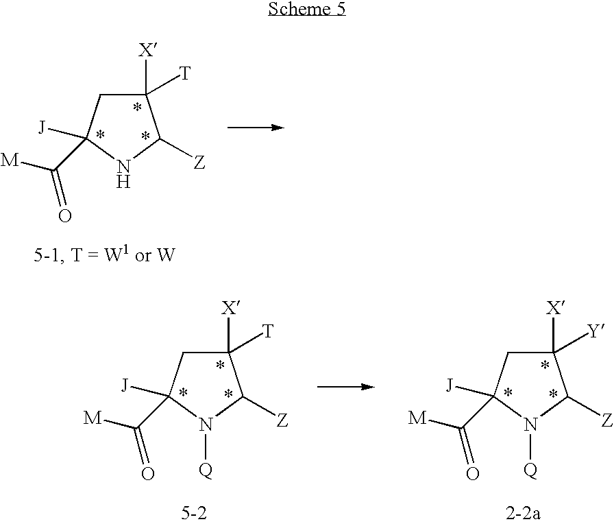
C1([X])([T])CC([J])(C([M])=O)NC1[Z].C1([X])([T])CC([J])(C([M])=O)N([Q])C1[Z].C1([X])([Y])CC([J])(C([M])=O)N([Q])C1[Z]
